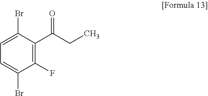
C1(F)=C(C(CC)=O)C(Br)=CC=C1Br
